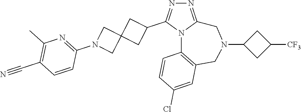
N1=C2N(C(C3CC4(C3)CN(C3=NC(C)=C(C#N)C=C3)C4)=N1)C1=C(CN(C3CC([CF3])C3)C2)C=C(Cl)C=C1
